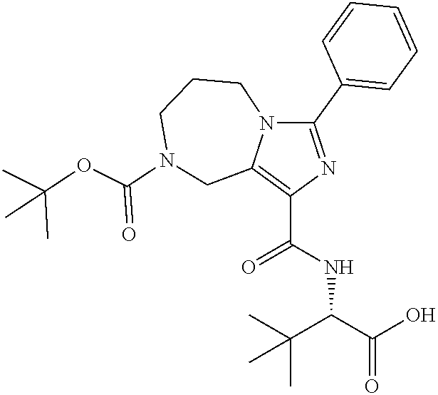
C1(C2=CC=CC=C2)=NC(C(NC(C(O)=O)C(C)(C)C)=O)=C2N1CCCN(C(OC(C)(C)C)=O)C2
